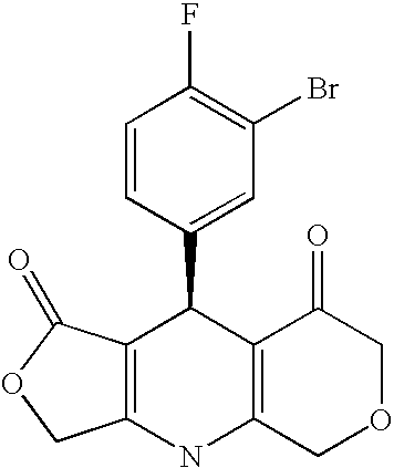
C12=C(NC3=C(C1C1=CC(Br)=C(F)C=C1)C(=O)COC3)COC2=O
